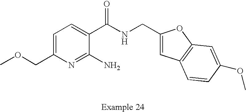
C1=C(COC)N=C(N)C(C(NCC2=CC3=C(O2)C=C(OC)C=C3)=O)=C1
